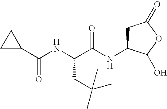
C1C(C(NC(C(NC2CC(=O)OC2O)=O)CC(C)(C)C)=O)C1
